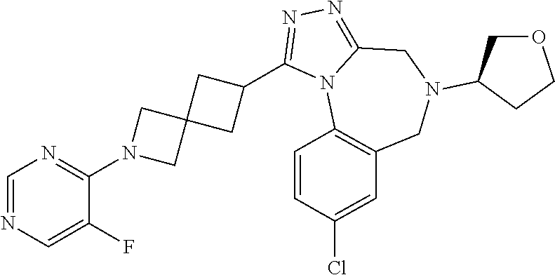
C1=NC=C(F)C(N2CC3(C2)CC(C2=NN=C4N2C2=C(CN(C5COCC5)C4)C=C(Cl)C=C2)C3)=N1
